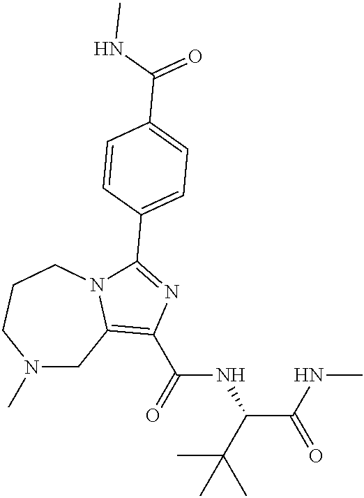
N1(C)CC2=C(C(=O)NC(C(NC)=O)C(C)(C)C)N=C(C3=CC=C(C(NC)=O)C=C3)N2CCC1
